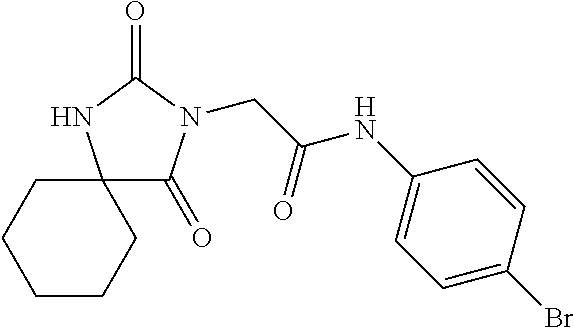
C(C(NC1=CC=C(Br)C=C1)=O)N1C(=O)C2(NC1=O)CCCCC2
